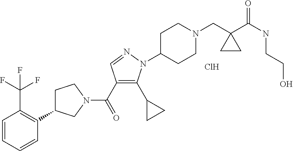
C1C(C2=C(C(F)(F)F)C=CC=C2)CN(C(=O)C2=C(C3CC3)N(C3CCN(CC4(C(=O)NCCO)CC4)CC3)N=C2)C1.Cl
